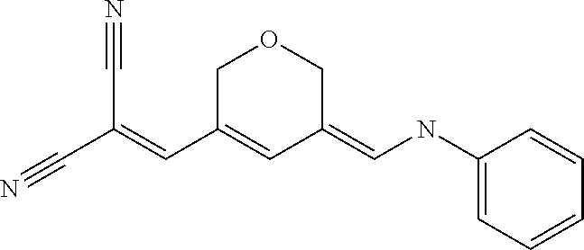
C1(NC=C2C=C(C=C(C#N)C#N)COC2)=CC=CC=C1
